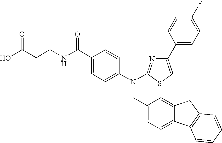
OC(CCNC(C1=CC=C(N(CC2=CC=C3C(=C2)CC2=C3C=CC=C2)C2=NC(C3=CC=C(F)C=C3)=CS2)C=C1)=O)=O
